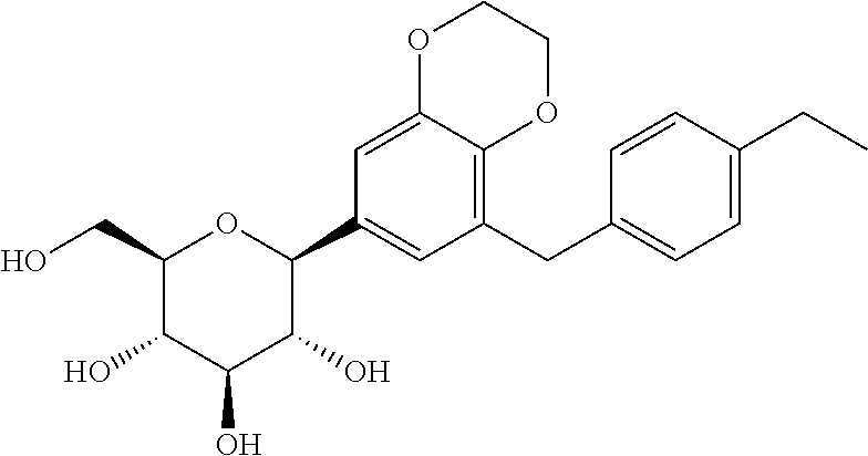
C1(CC2=CC=C(CC)C=C2)=C2C(=CC(C3OC(CO)C(O)C(O)C3O)=C1)OCCO2
